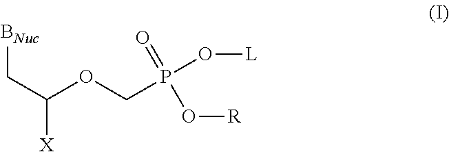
C(C(OCP(O[L])(=O)O[R])[X])[BNuc]
